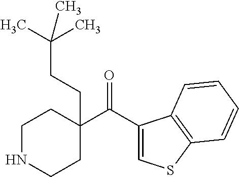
C1(C(=O)C2(CCC(C)(C)C)CCNCC2)=CSC2=C1C=CC=C2
